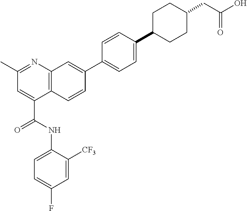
C1=C([CF3])C(NC(C2=CC(C)=NC3=C2C=CC(C2=CC=C(C4CCC(CC(=O)O)CC4)C=C2)=C3)=O)=CC=C1F
